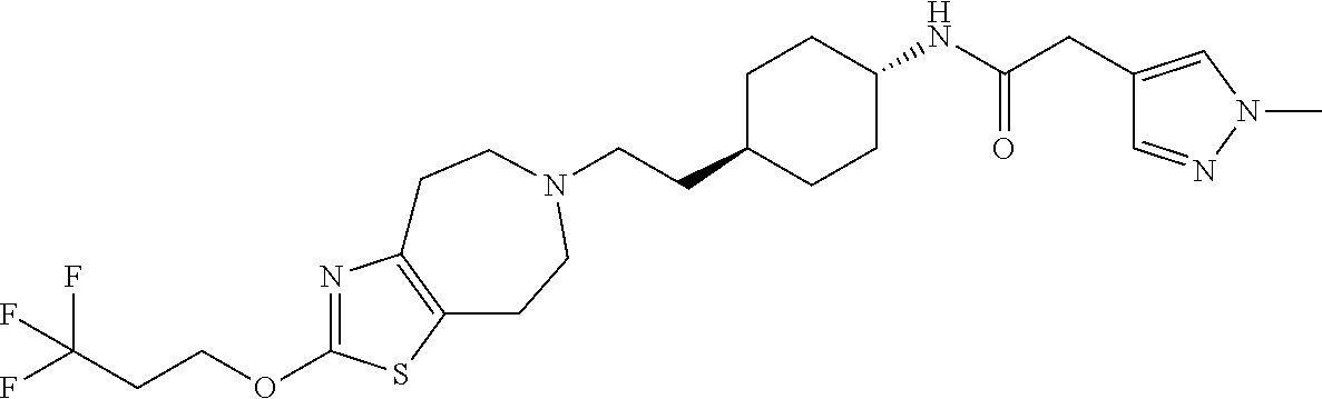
N1=C(OCCC(F)(F)F)SC2=C1CCN(CCC1CCC(NC(CC3=CN(C)N=C3)=O)CC1)CC2
